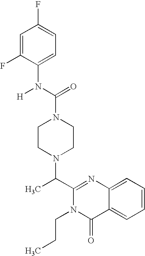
N1(C(N(C2=CC=C(F)C=C2F)[H])=O)CCN(C(C2=NC3=CC=CC=C3C(=O)N2CCC)C)CC1
